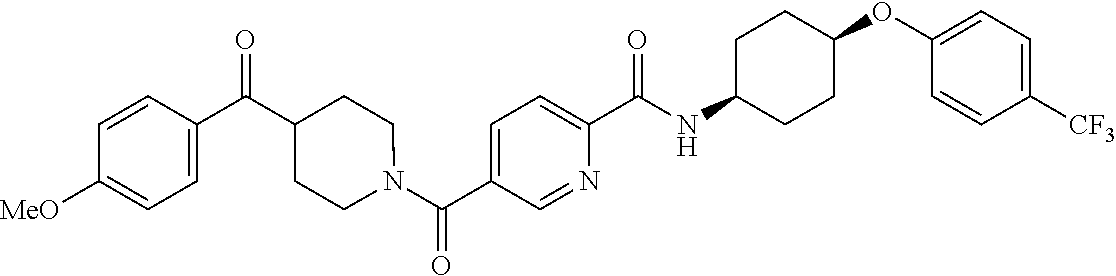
N(C(C1=CC=C(C(=O)N2CCC(C(C3=CC=C([OMe])C=C3)=O)CC2)C=N1)=O)C1CCC(OC2=CC=C([CF3])C=C2)CC1
